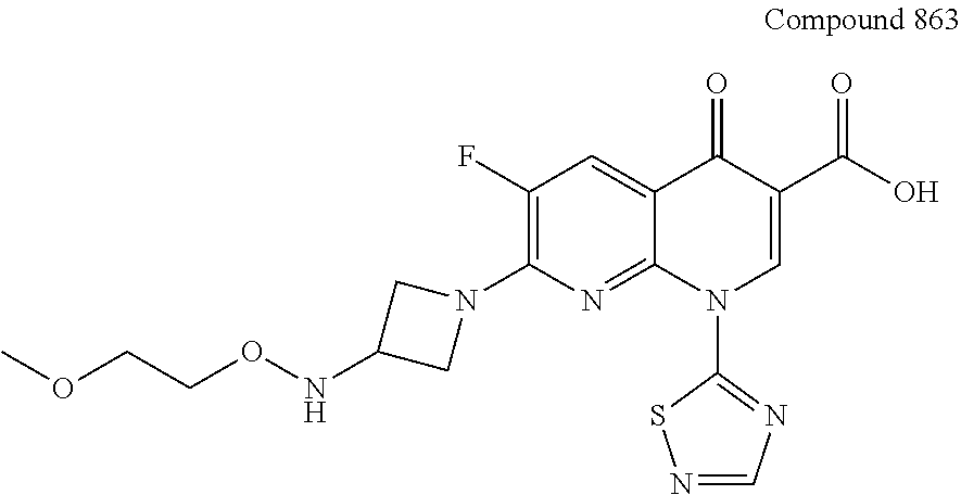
N(C1CN(C2=C(F)C=C3C(=N2)N(C2=NC=NS2)C=C(C(O)=O)C3=O)C1)OCCOC
